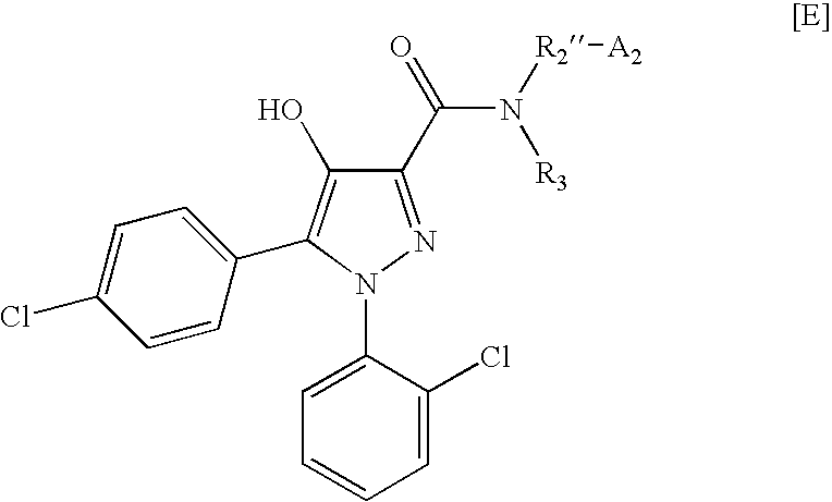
C1(C(N([R2][A2])[R3])=O)=NN(C2=CC=CC=C2Cl)C(C2=CC=C(Cl)C=C2)=C1O
